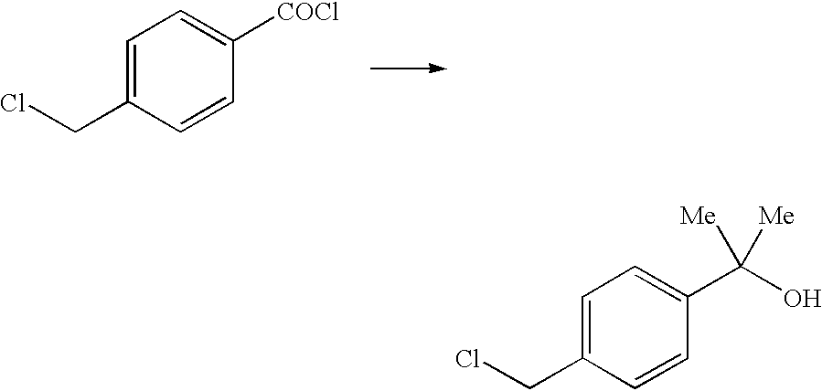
C1=C(CCl)C=CC(C(O)([Me])[Me])=C1.C1=C(CCl)C=CC([COCl])=C1
